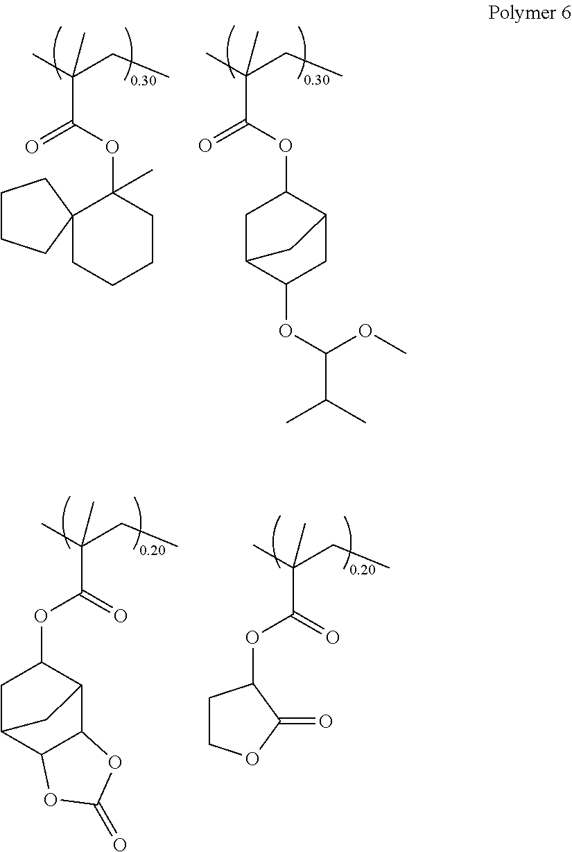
C(C(C)(CC)C)(OC1(C)CCCCC12CCCC2)=O.C(C(C)(CC)C)(OC1CC2C(OC(C(C)C)OC)CC1C2)=O.C(C(C)(CC)C)(=O)OC1CC2C3C(C1C2)OC(=O)O3.C(C(C)(CC)C)(=O)OC1CCOC1=O
